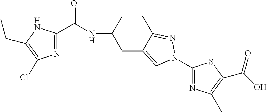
N1=C(C(NC2CC3=CN(C4=NC(C)=C(C(O)=O)S4)N=C3CC2)=O)NC(CC)=C1Cl
